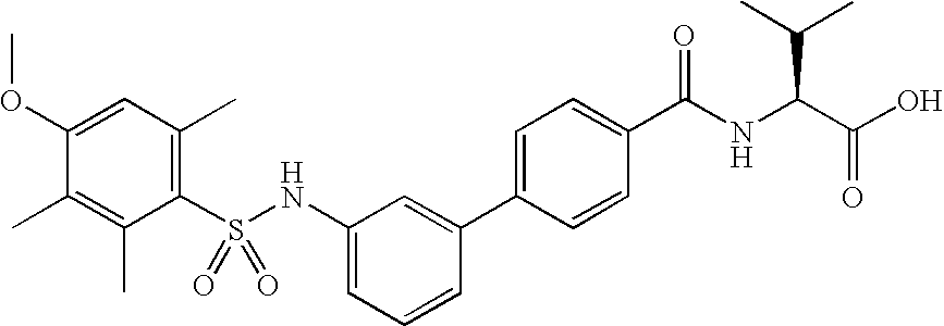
C1=C(OC)C(C)=C(C)C(S(NC2=CC=CC(C3=CC=C(C(NC(C(=O)O)C(C)C)=O)C=C3)=C2)(=O)=O)=C1C
